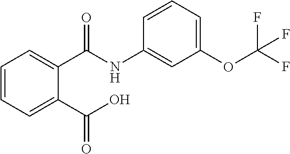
C1=CC=C(C(=O)O)C(C(=O)NC2=CC(OC(F)(F)F)=CC=C2)=C1
